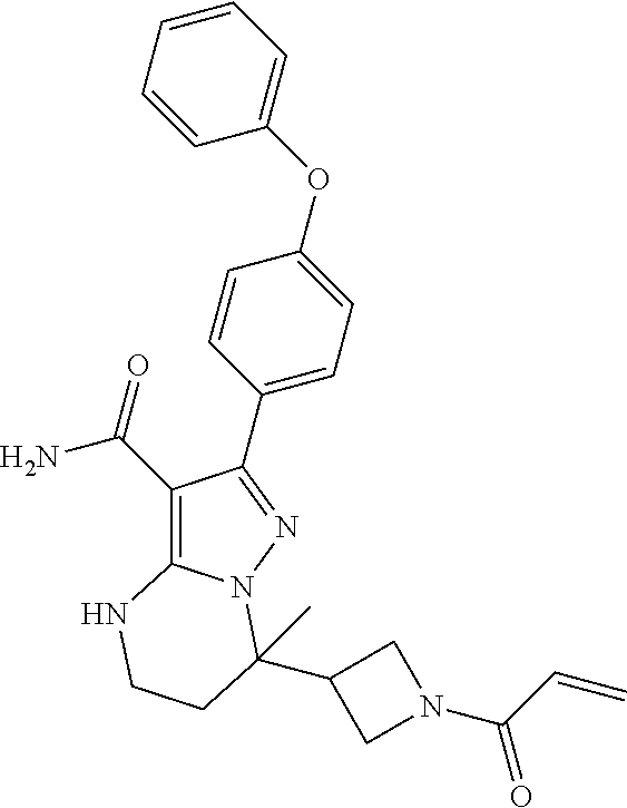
C1(C(N)=O)=C2N(N=C1C1=CC=C(OC3=CC=CC=C3)C=C1)C(C1CN(C(C=C)=O)C1)(C)CCN2
